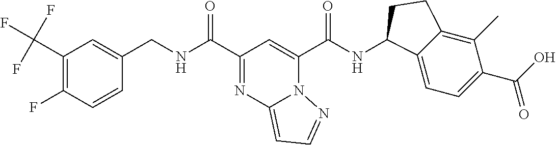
C1(C(F)(F)F)=C(F)C=CC(CNC(C2=NC3=CC=NN3C(C(NC3C4=CC=C(C(O)=O)C(C)=C4CC3)=O)=C2)=O)=C1
